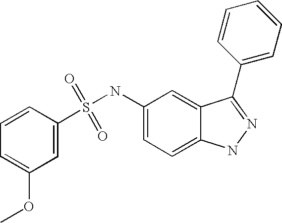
S(=O)(=O)(NC1=CC=C2C(=C1)C(C1=CC=CC=C1)=NN2)C1=CC(OC)=CC=C1
